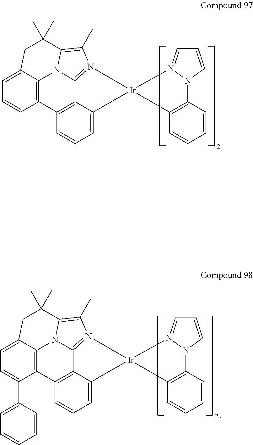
C1=C2C3=C(C=C1)C1=C4C5=N(C(C)=C(N35)C(C)(C)C2)[Ir]2(C4=CC=C1)C1=C(C=CC=C1)N1C=CC=N21.C1=C2C3=C(C(C4=CC=CC=C4)=C1)C1=C4C5=N(C(C)=C(N35)C(C)(C)C2)[Ir]2(C4=CC=C1)C1=C(C=CC=C1)N1C=CC=N21
